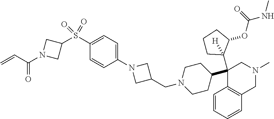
C1(S(C2CN(C(C=C)=O)C2)(=O)=O)=CC=C(N2CC(CN3CCC(C4(C5([H])CCCC5OC(=O)NC)C5=C(C=CC=C5)CN(C)C4)CC3)C2)C=C1
